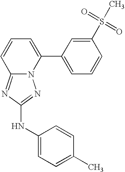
N12C(=NC(NC3=CC=C(C)C=C3)=N1)C=CC=C2C1=CC=CC(S(C)(=O)=O)=C1
